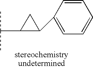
C1(C(C)C)C(C2=CC=CC=C2)C1
